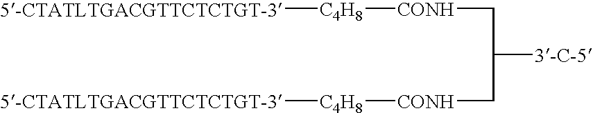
C([3-C-5])(C[CONH][C4H8][5-CTATLTGACGTTCTCTGT-3])C[CONH][C4H8][5-CTATLTGACGTTCTCTGT-3]
